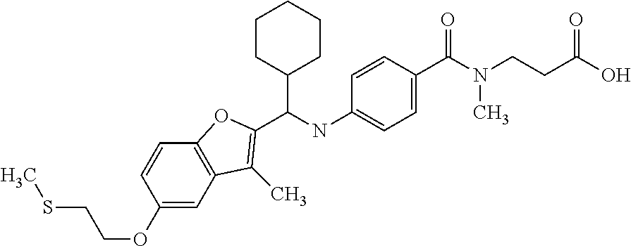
C1(OCCSC)=CC2=C(C=C1)OC(C(NC1=CC=C(C(N(CCC(O)=O)C)=O)C=C1)C1CCCCC1)=C2C
